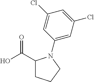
OC(C1CCCN1C1=CC(Cl)=CC(Cl)=C1)=O
